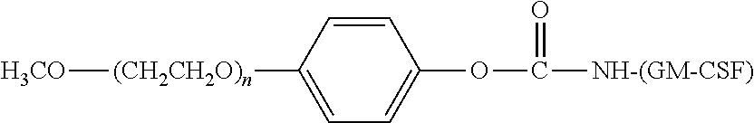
[H3CO][(CH2CH2O)n]C1=CC=C(OC([NH-(GM-CSF)])=O)C=C1
